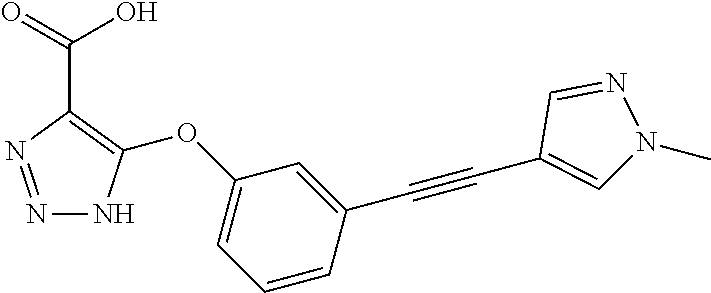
N1=NC(C(O)=O)=C(OC2=CC=CC(C#CC3=CN(C)N=C3)=C2)N1
